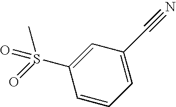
C1=C(C#N)C=C(S(=O)(C)=O)C=C1
